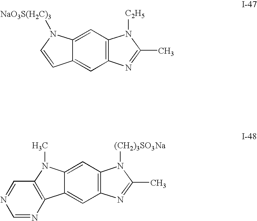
C12=CC3=C(C=C1C1=C(N2C)C=NC=N1)N=C(C)N3[(CH2)3SO3Na].C12=CC3=C(C=C1C=CN2[NaO3S(H2C)3])N=C(C)N3[C2H5]
